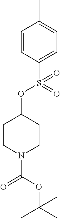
C1CN(C(=O)OC(C)(C)C)CCC1OS(C1=CC=C(C)C=C1)(=O)=O
